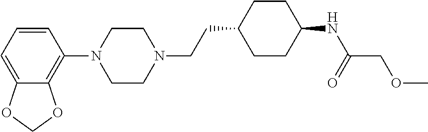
C1=CC=C2C(=C1N1CCN(CCC3CCC(NC(COC)=O)CC3)CC1)OCO2
